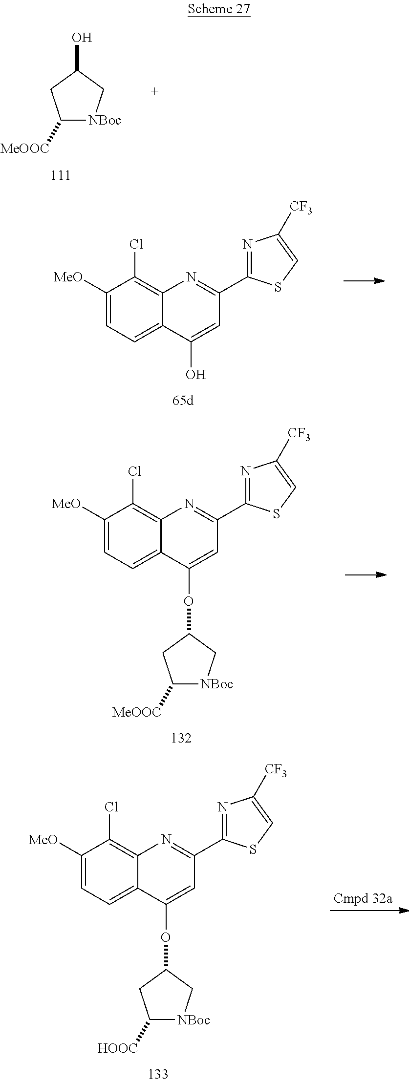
C1([MeOOC])[NBoc]CC(O)C1.C1([MeO])=CC=C2C(=C1Cl)N=C(C1=NC([CF3])=CS1)C=C2O.C1([MeO])=CC=C2C(=C1Cl)N=C(C1=NC([CF3])=CS1)C=C2OC1CC([MeOOC])[NBoc]C1.C1([MeO])=CC=C2C(=C1Cl)N=C(C1=NC([CF3])=CS1)C=C2OC1CC([HOOC])[NBoc]C1
